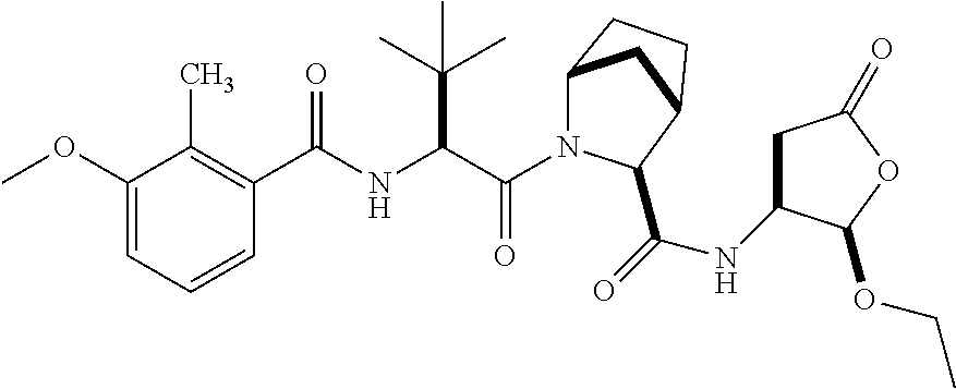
C(=O)(C(C(C)(C)C)NC(=O)C1=C(C)C(OC)=CC=C1)N1C2CC(CC2)C1C(NC1CC(=O)OC1OCC)=O
